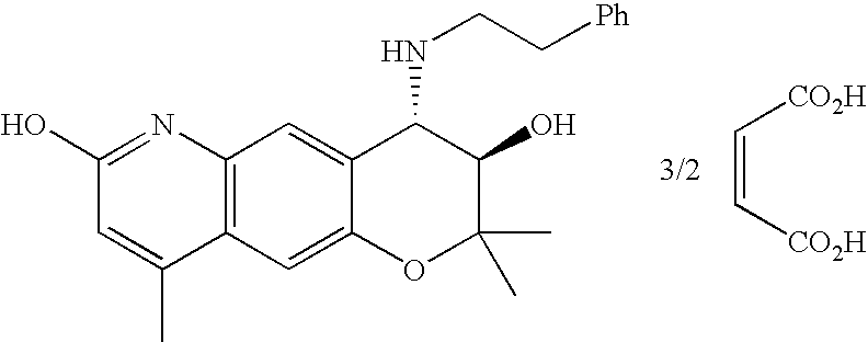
C12=C(C=C3C(=C1)C(NCC[Ph])C(O)C(C)(C)O3)C(C)=CC(O)=N2.[CO2H]C=C[CO2H]
